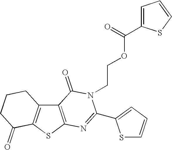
C12=C(SC3=C1CCCC3=O)N=C(C1=CC=CS1)N(CCOC(C1=CC=CS1)=O)C2=O
